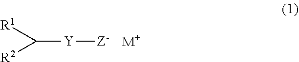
C([Y][Z-])([R1])[R2].[M+]
